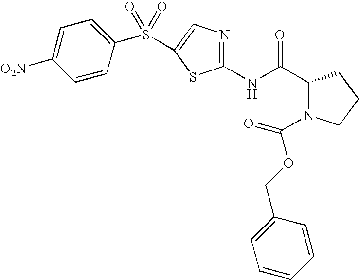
C1(C(NC2=NC=C(S(C3=CC=C([O2N])C=C3)(=O)=O)S2)=O)N(C(OCC2=CC=CC=C2)=O)CCC1
